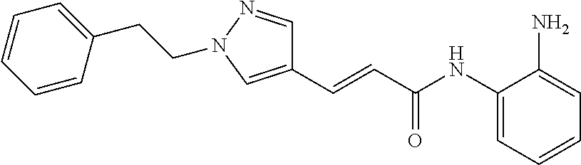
C(CN1N=CC(C=CC(NC2=CC=CC=C2N)=O)=C1)C1=CC=CC=C1
